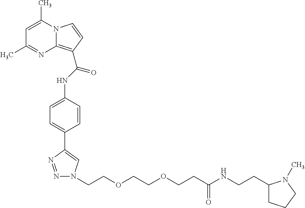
C1=C(C)N2C(=C(C(NC3=CC=C(C4=CN(CCOCCOCCC(=O)NCCC5CCCN5C)N=N4)C=C3)=O)C=C2)N=C1C
